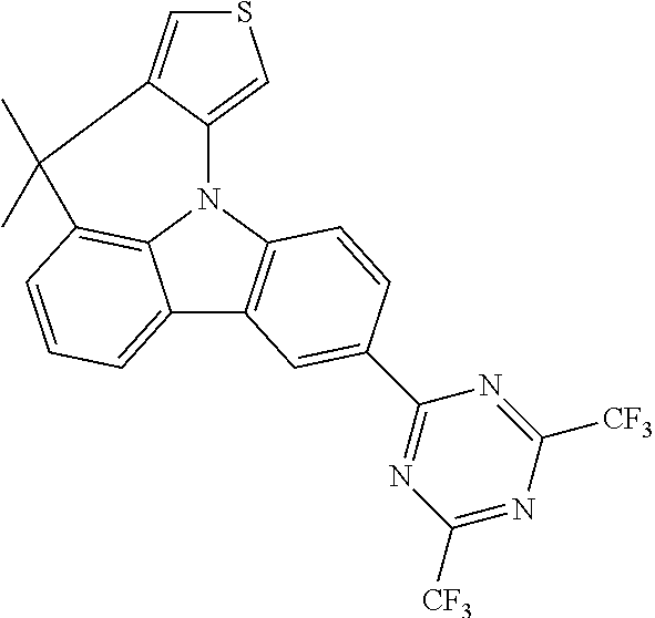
C12=CC=CC3=C1N(C1=C2C=C(C2=NC([CF3])=NC([CF3])=N2)C=C1)C1=CSC=C1C3(C)C
